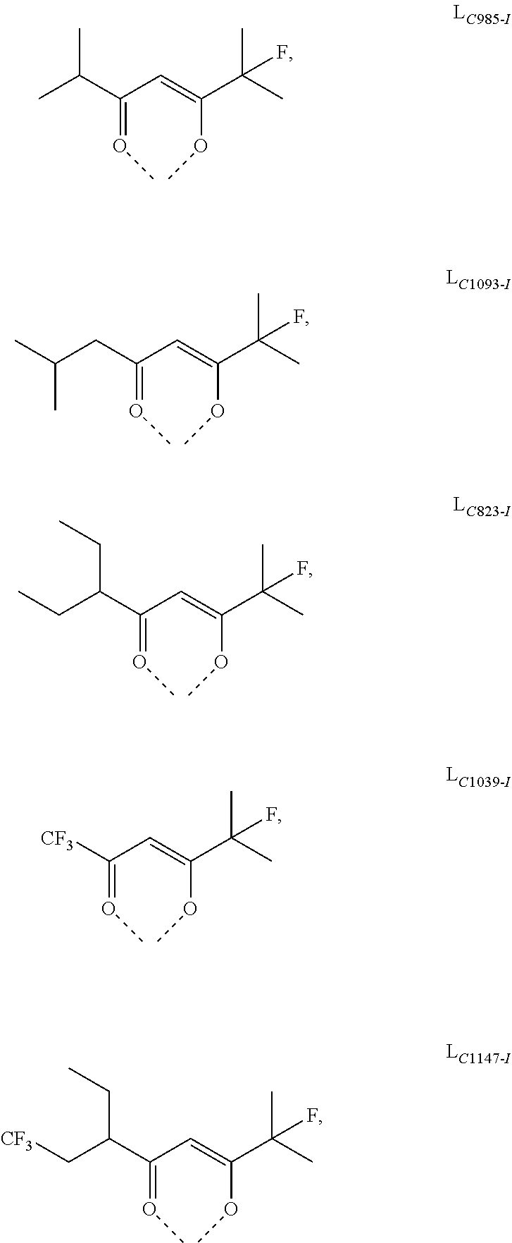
C(=OC)(C=C(OC)C(C)(C)F)C(C)C.C(=OC)(C=C(OC)C(C)(C)F)CC(C)C.C(=OC)(C=C(OC)C(C)(C)F)C(CC)CC.C(=OC)(C=C(OC)C(C)(F)C)[CF3].C(=OC)(C=C(OC)C(C)(C)F)C(C[CF3])CC
